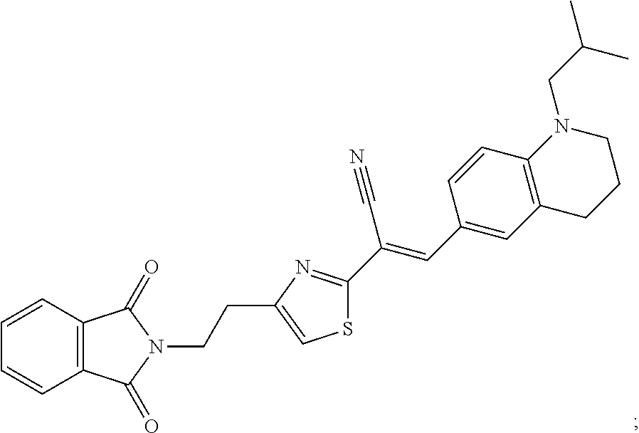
C12=C(C=CC=C1)C(=O)N(CCC1=CSC(C(C#N)=CC3=CC4=C(C=C3)N(CC(C)C)CCC4)=N1)C2=O
